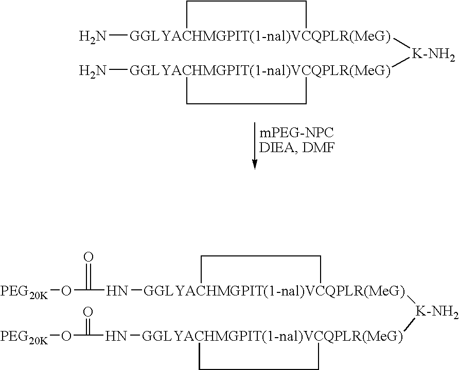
N[GGLYACHMGPIT(1-nal)VCQPLR(MeG)]1([K-NH2][GGLYACHMGPIT(1-nal)VCQPLR(MeG)]2(N)CC2)CC1.N([GGLYACHMGPIT(1-nal)VCQPLR(MeG)]1([K-NH2][GGLYACHMGPIT(1-nal)VCQPLR(MeG)]2(NC(O[PEG20K])=O)CC2)CC1)C(O[PEG20K])=O
